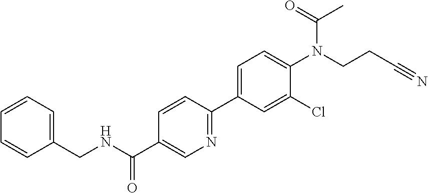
C(NC(C1=CN=C(C2=CC=C(N(C(=O)C)CCC#N)C(Cl)=C2)C=C1)=O)C1=CC=CC=C1
